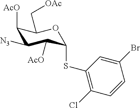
C1([N3])C([AcO])C(SC2=C(Cl)C=CC(Br)=C2)OC(C[OAc])C1[AcO]
